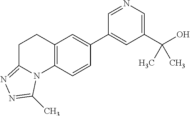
C1(C(O)(C)C)=CN=CC(C2=CC3=C(C=C2)N2C(=NN=C2C)CC3)=C1
